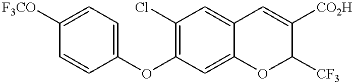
C1=C([F3CO])C=CC(OC2=C(Cl)C=C3C(=C2)OC([CF3])C([CO2H])=C3)=C1
